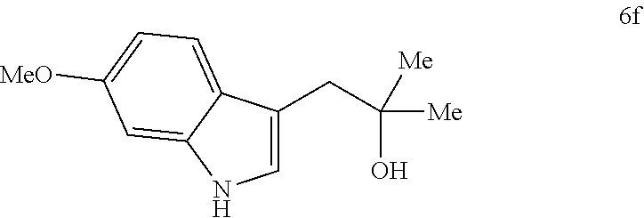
C1=C(CC([Me])(O)[Me])C2=CC=C([MeO])C=C2N1
